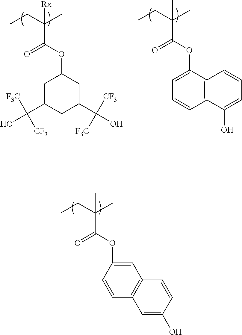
CCC(C)(C(OC1=CC2=C(C=C1)C=C(O)C=C2)=O)C.CCC(C)(C(OC1CC(C([CF3])(O)[F3C])CC(C([CF3])([F3C])O)C1)=O)[Rx].CCC(C)(C(OC1=CC=CC2=C1C=CC=C2O)=O)C
